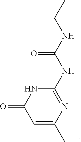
C1(NC(NCC)=O)=NC(C)=CC(=O)N1
